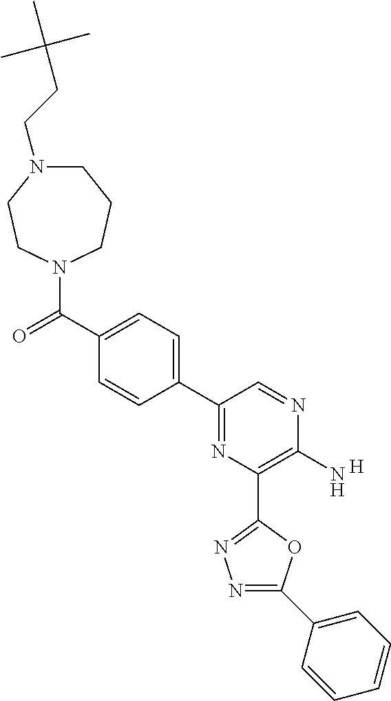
C1(N)=C(C2=NN=C(C3=CC=CC=C3)O2)N=C(C2=CC=C(C(=O)N3CCCN(CCC(C)(C)C)CC3)C=C2)C=N1.[H]
